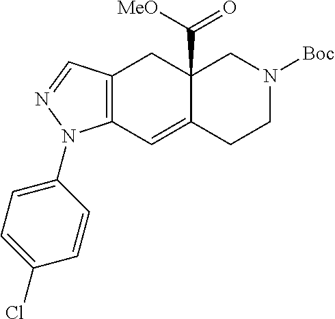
C12(C(=O)[MeO])C(=CC3=C(C1)C=NN3C1=CC=C(Cl)C=C1)CCN([Boc])C2
